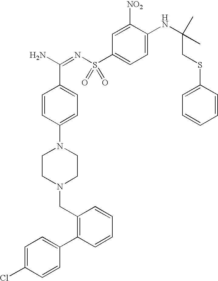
C1=CC(N2CCN(CC3=C(C4=CC=C(Cl)C=C4)C=CC=C3)CC2)=CC=C1C(N)=NS(C1=CC=C(NC(CSC2=CC=CC=C2)(C)C)C([NO2])=C1)(=O)=O
